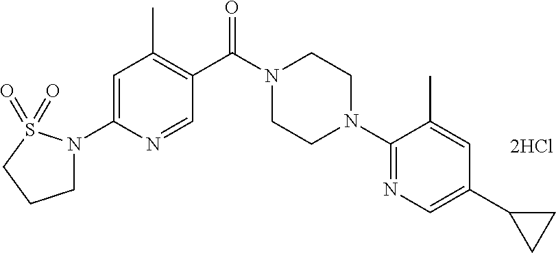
[2HCl].C1=C(N2CCCS2(=O)=O)N=CC(C(N2CCN(C3=NC=C(C4CC4)C=C3C)CC2)=O)=C1C
